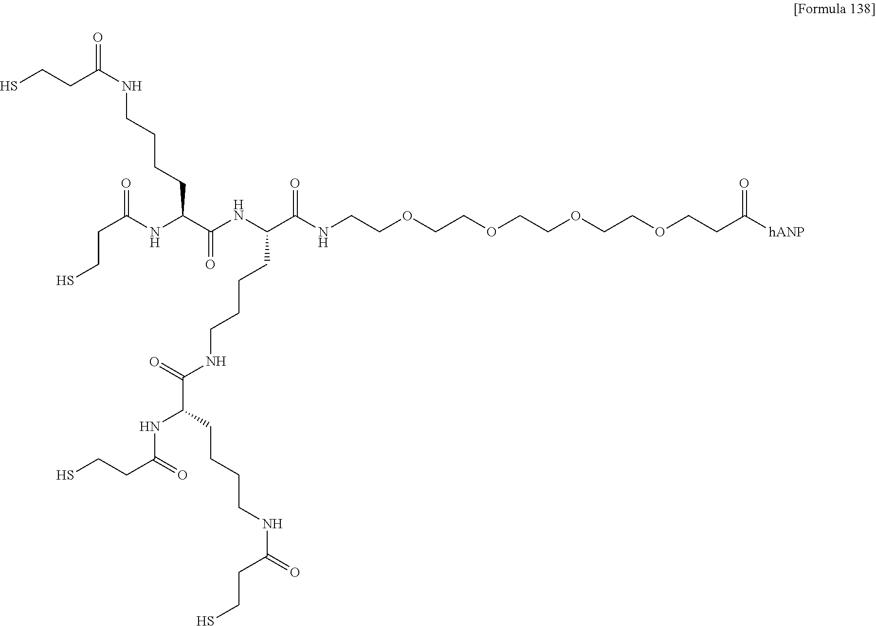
C(C(NC(C(NC(C(NCCOCCOCCOCCOCCC([hANP])=O)=O)CCCCNC(C(NC(CCS)=O)CCCCNC(=O)CCS)=O)=O)CCCCNC(=O)CCS)=O)CS
